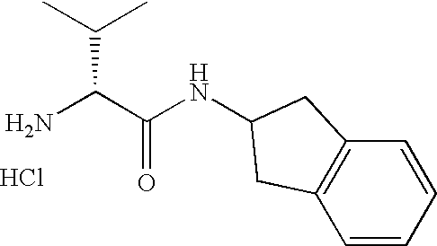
Cl.NC(C(NC1CC2=C(C=CC=C2)C1)=O)C(C)C
